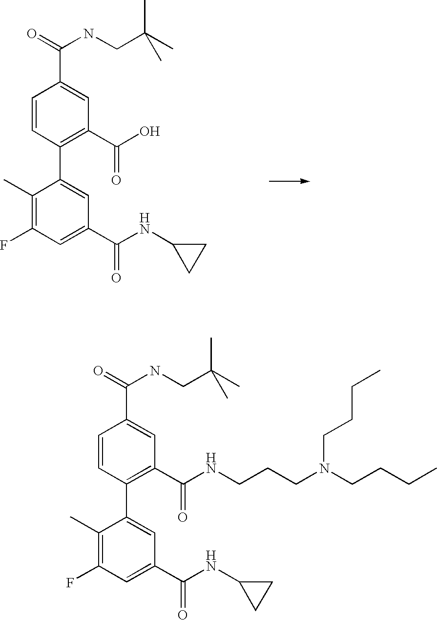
C1(C)=C(F)C=C(C(=O)NC2CC2)C=C1C1=C(C(=O)O)C=C(C(=O)NCC(C)(C)C)C=C1.C1(C)=C(F)C=C(C(=O)NC2CC2)C=C1C1=C(C(=O)NCCCN(CCCC)CCCC)C=C(C(=O)NCC(C)(C)C)C=C1
